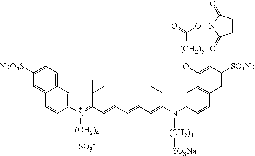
C12=CC=C([NaO3S])C=C1C=CC1=C2C(C)(C)C(C=CC=CC=C2N([(CH2)4][SO3Na])C3=C(C4=C(C=C([SO3Na])C=C4O[(CH2)5]C(ON4C(=O)CCC4=O)=O)C=C3)C2(C)C)=[N+]1[(CH2)4][SO3-]
